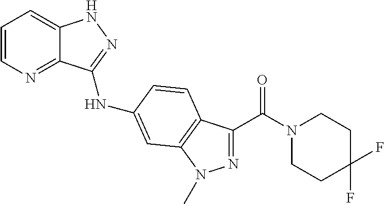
C1=CN=C2C(=C1)NN=C2NC1=CC2=C(C(C(N3CCC(F)(F)CC3)=O)=NN2C)C=C1
